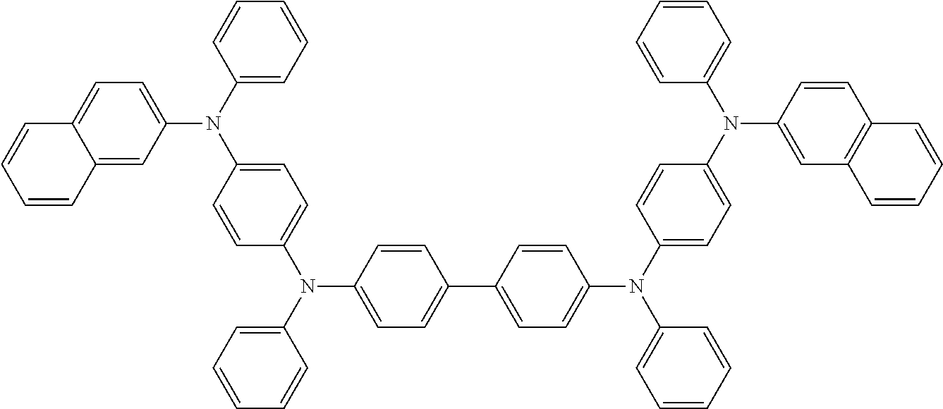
C1=C(N(C2=CC=CC=C2)C2=CC=C3C(=C2)C=CC=C3)C=CC(N(C2=CC=CC=C2)C2=CC=C(C3=CC=C(N(C4=CC=C(N(C5=CC=CC=C5)C5=CC6=C(C=C5)C=CC=C6)C=C4)C4=CC=CC=C4)C=C3)C=C2)=C1
